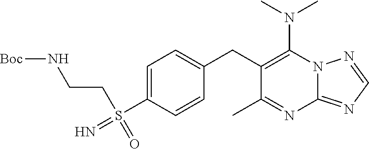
N(C1=C(CC2=CC=C(S(CCN[Boc])(=N)=O)C=C2)C(C)=NC2=NC=NN12)(C)C
